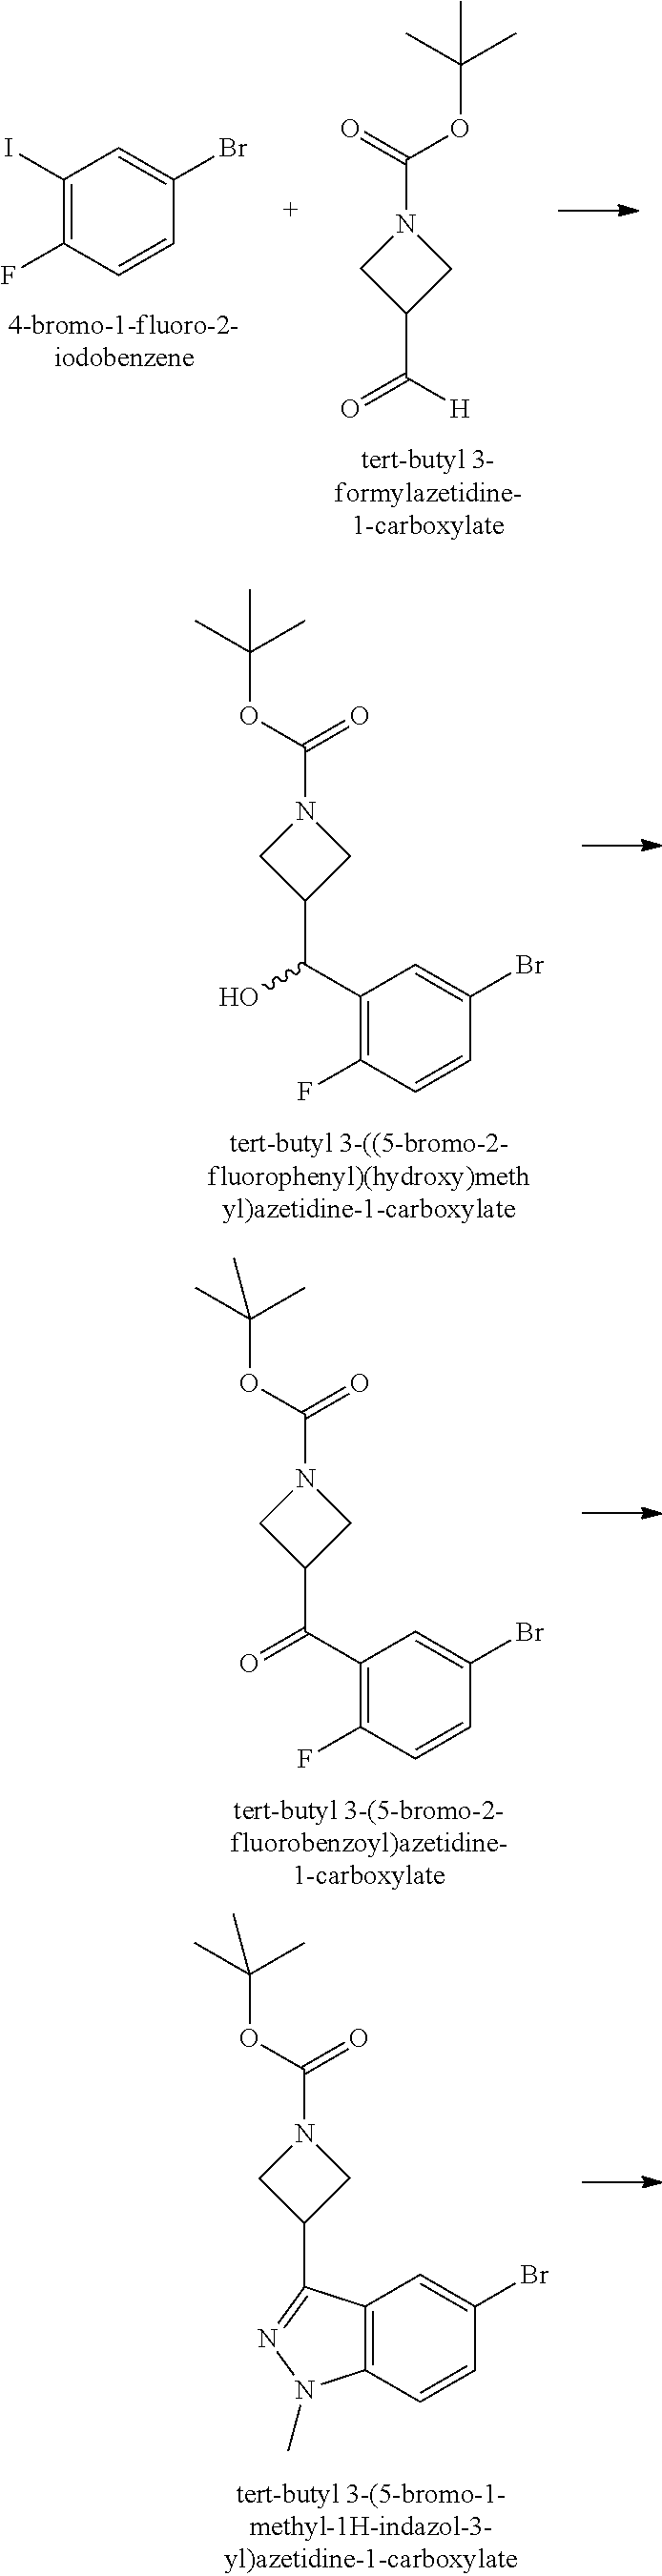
C1(I)=C(F)C=CC(Br)=C1.N1(C(=O)OC(C)(C)C)CC(C(=O)[H])C1.N1(C(=O)OC(C)(C)C)CC(C(C2=C(F)C=CC(Br)=C2)=O)C1.N1(C(=O)OC(C)(C)C)CC(C2=NN(C)C3=C2C=C(Br)C=C3)C1.N1(C(=O)OC(C)(C)C)CC(C(C2=C(F)C=CC(Br)=C2)O)C1
